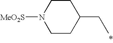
C1CC(CC)CCN1[MeO2S]
